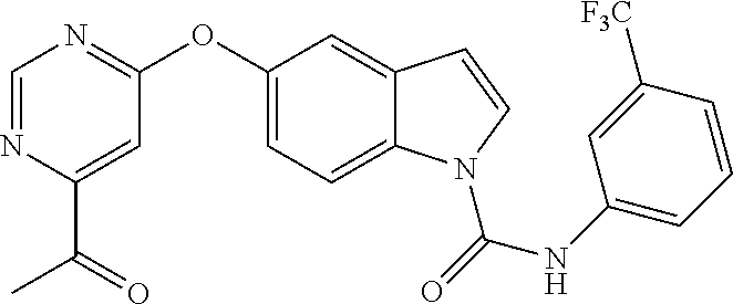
O(C1=CC=C2C(=C1)C=CN2C(=O)NC1=CC=CC([F3C])=C1)C1=NC=NC(C(=O)C)=C1
